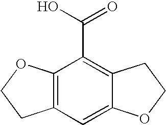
C12=C(C=C3C(=C1C(O)=O)CCO3)CCO2
